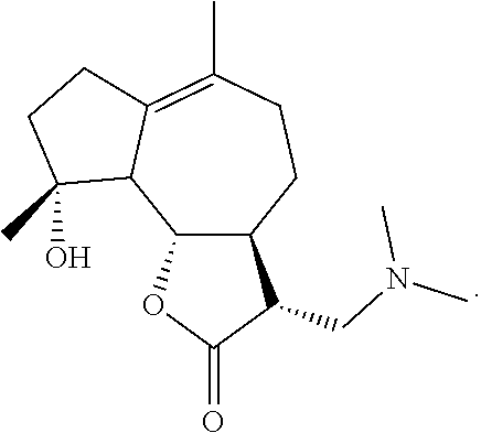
C12C(OC(=O)C1CN(C)C)C1C(=C(C)CC2)CCC1(O)C
